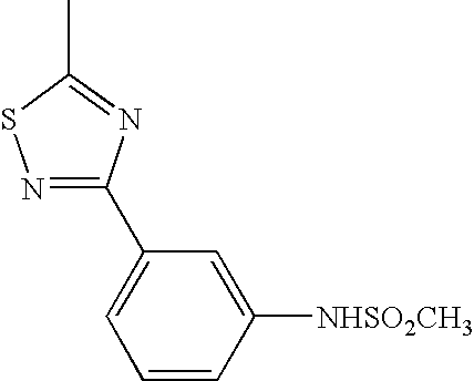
N1=C(C2=CC=CC([NHSO2CH3])=C2)N=C(C)S1
